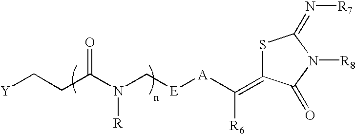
S1C(=C([R6])[A][E]CN(C(CC[Y])=O)[R])C(=O)N([R8])C1=N[R7]
